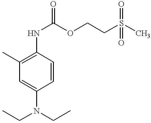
C1(NC(OCCS(C)(=O)=O)=O)=C(C)C=C(N(CC)CC)C=C1
